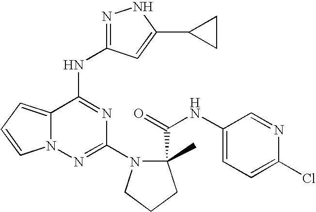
C1(N2CCCC2(C(=O)NC2=CC=C(Cl)N=C2)C)=NN2C(=CC=C2)C(NC2=NNC(C3CC3)=C2)=N1
